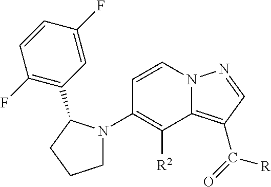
C1(N2CCCC2C2=C(F)C=CC(F)=C2)=C([R2])C2=C(C(=O)[R])C=NN2C=C1
